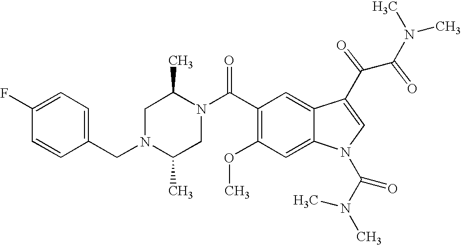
C1(F)=CC=C(CN2C(C)CN(C(C3=C(OC)C=C4C(=C3)C(C(C(N(C)C)=O)=O)=CN4C(N(C)C)=O)=O)C(C)C2)C=C1
